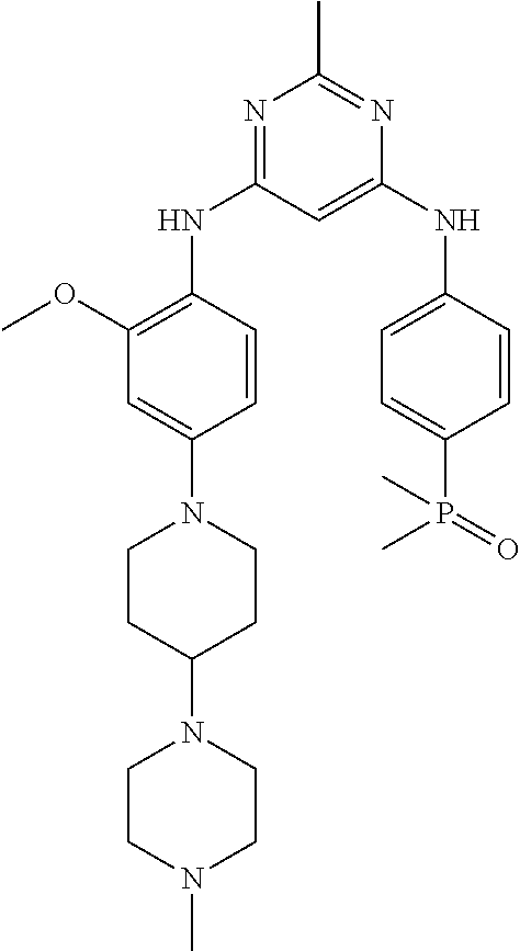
N1=C(NC2=C(OC)C=C(N3CCC(N4CCN(C)CC4)CC3)C=C2)C=C(NC2=CC=C(P(=O)(C)C)C=C2)N=C1C
